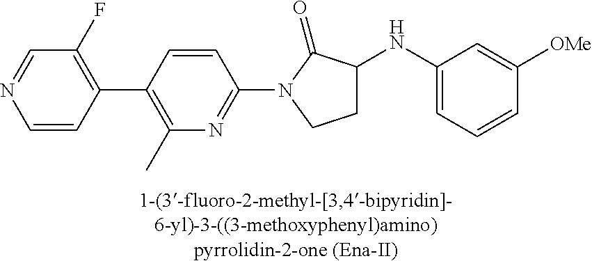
C1(C2=C(C)N=C(N3C(=O)C(NC4=CC=CC([OMe])=C4)CC3)C=C2)=C(F)C=NC=C1
